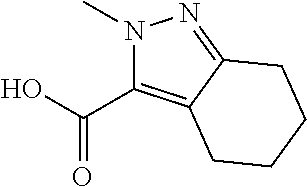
C(O)(=O)C1=C2C(=NN1C)CCCC2
